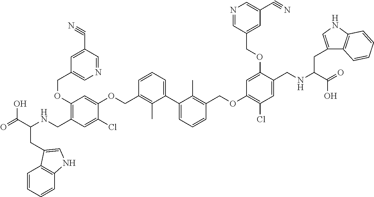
C1(OCC2=CN=CC(C#N)=C2)=C(CNC(C(O)=O)CC2=CNC3=C2C=CC=C3)C=C(Cl)C(OCC2=C(C)C(C3=CC=CC(COC4=C(Cl)C=C(CNC(C(=O)O)CC5=CNC6=C5C=CC=C6)C(OCC5=CC(C#N)=CN=C5)=C4)=C3C)=CC=C2)=C1
